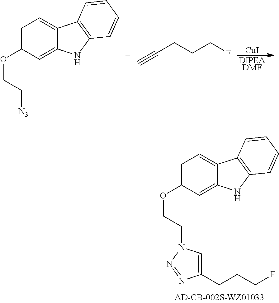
C1=C(OCCN2C=C(CCCF)N=N2)C=C2C(=C1)C1=C(N2)C=CC=C1.[CuI].[DIPEADMF].C(CCF)C#C.C1=C(OCC[N3])C=C2C(=C1)C1=C(N2)C=CC=C1
